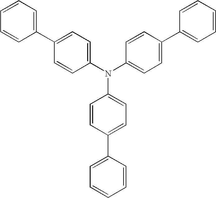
C1(C2=CC=CC=C2)=CC=C(N(C2=CC=C(C3=CC=CC=C3)C=C2)C2=CC=C(C3=CC=CC=C3)C=C2)C=C1
